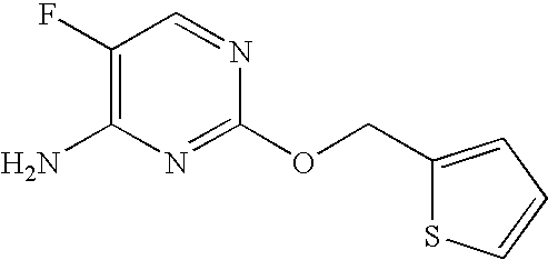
C1(F)=C(N)N=C(OCC2=CC=CS2)N=C1
